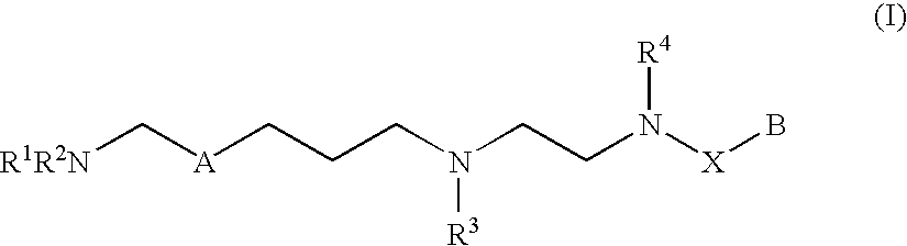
[R1R2N]C[A]CCCN(CCN([X]B)[R4])[R3]
